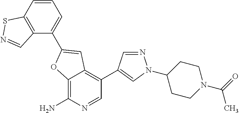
C12=C(N)N=CC(C3=CN(C4CCN(C(=O)C)CC4)N=C3)=C1C=C(C1=CC=CC3=C1C=NS3)O2
